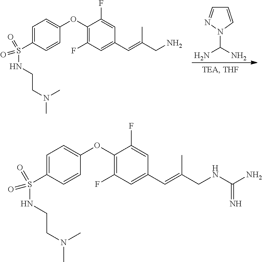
C1=CN(C(N)N)N=C1.C1=C(S(NCCN(C)C)(=O)=O)C=CC(OC2=C(F)C=C(C=C(CN)C)C=C2F)=C1.C1=C(S(NCCN(C)C)(=O)=O)C=CC(OC2=C(F)C=C(C=C(CNC(N)=N)C)C=C2F)=C1
